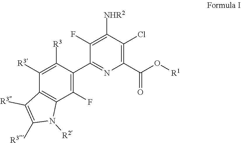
[R2]N1C2=C(C([R3])=C([R3])C(C3=NC(C(O[R1])=O)=C(Cl)C([NHR2])=C3F)=C2F)C([R3])=C1[R3]
